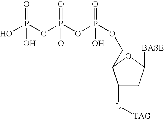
OP(OP(OP(OCC1C([L][TAG])CC([BASE])O1)(=O)O)(=O)O)(=O)O
